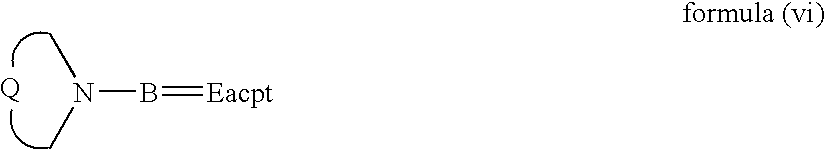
N(B=[Eacpt])(C)C
